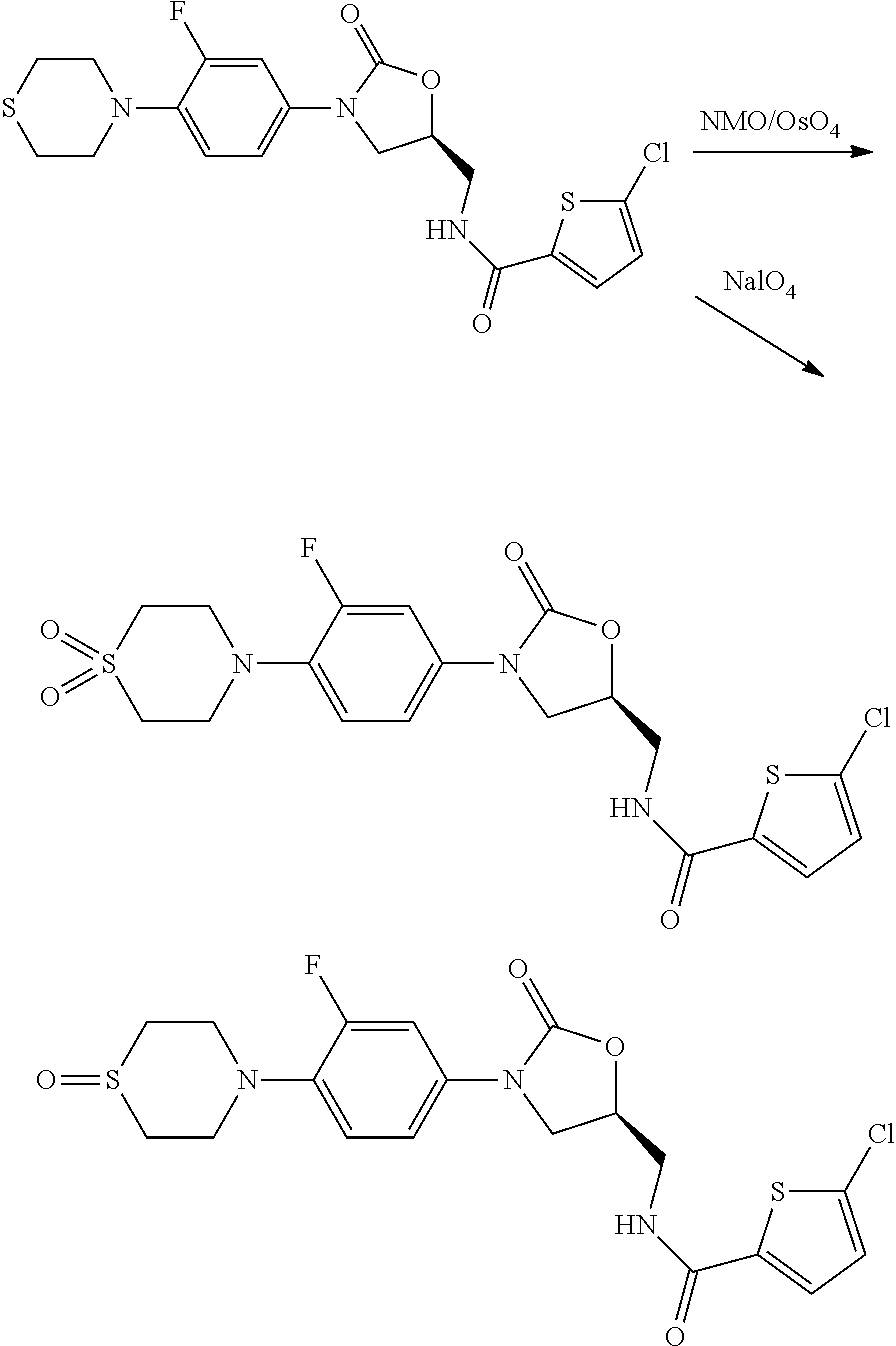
C1=C(F)C(N2CCS(=O)(=O)CC2)=CC=C1N1C(=O)OC(CNC(=O)C2=CC=C(Cl)S2)C1.C1=C(F)C(N2CCS(=O)CC2)=CC=C1N1C(=O)OC(CNC(=O)C2=CC=C(Cl)S2)C1.C1=C(F)C(N2CCSCC2)=CC=C1N1C(=O)OC(CNC(=O)C2=CC=C(Cl)S2)C1
